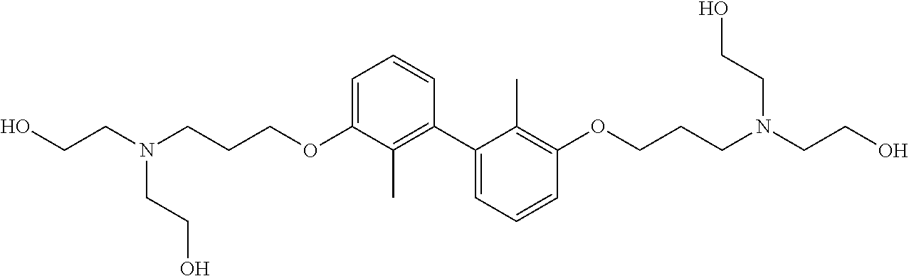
C1=C(OCCCN(CCO)CCO)C(C)=C(C2=CC=CC(OCCCN(CCO)CCO)=C2C)C=C1
